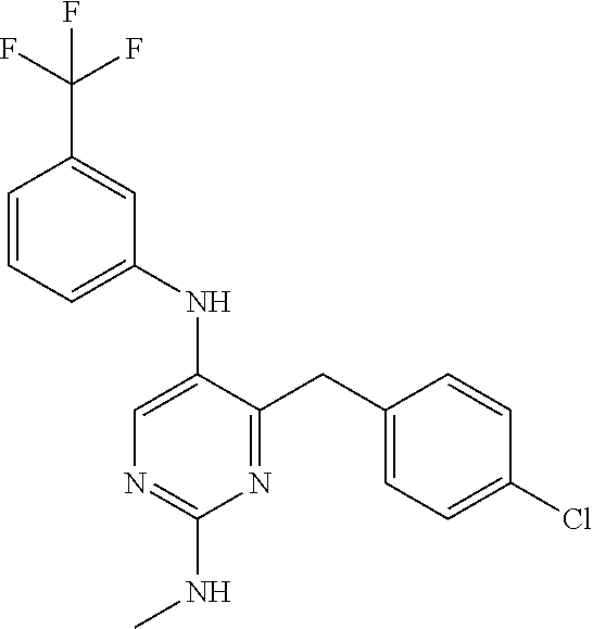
C1(NC2=CN=C(NC)N=C2CC2=CC=C(Cl)C=C2)=CC=CC(C(F)(F)F)=C1
